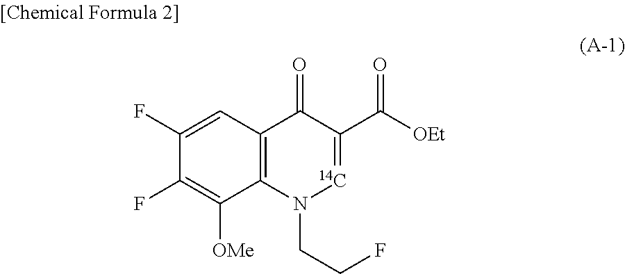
C1(F)=CC2=C(C([OMe])=C1F)N(CCF)[14C]=C(C([OEt])=O)C2=O
